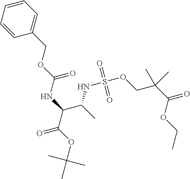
C1=CC=CC(COC(=O)NC(C(NS(OCC(C(OCC)=O)(C)C)(=O)=O)C)C(=O)OC(C)(C)C)=C1
